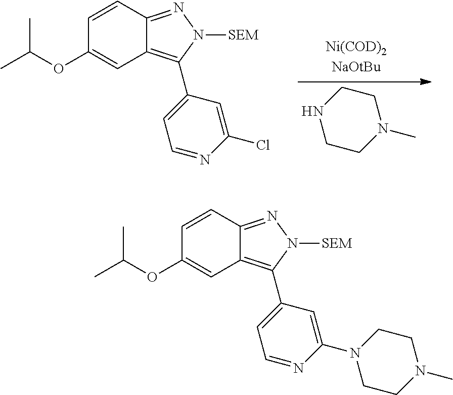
C1NCCN(C)C1.C1=CC2=NN([SEM])C(C3=CC=NC(Cl)=C3)=C2C=C1OC(C)C.C1=CC2=NN([SEM])C(C3=CC=NC(N4CCN(C)CC4)=C3)=C2C=C1OC(C)C
